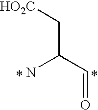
NC(C=O)C[HO2C]
